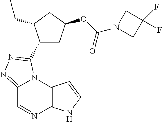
C12=NN=C(C3CC(OC(N4CC(F)(F)C4)=O)CC3CC)N1C1=C(N=C2)NC=C1
